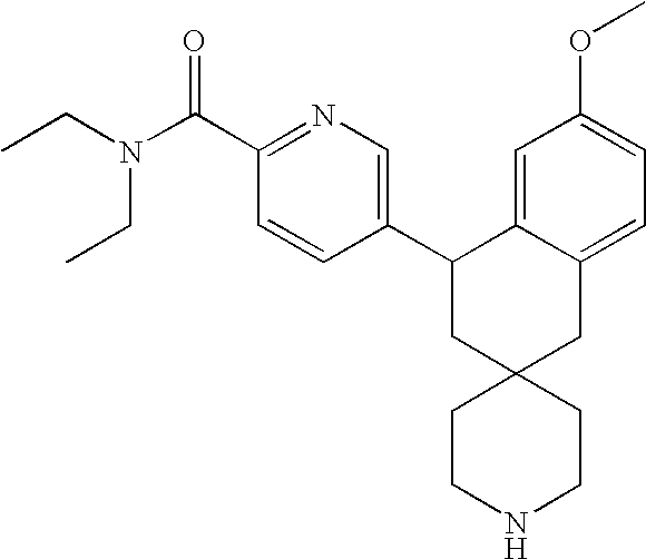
CCN(C(C1=NC=C(C2CC3(CC4=CC=C(OC)C=C24)CCNCC3)C=C1)=O)CC
